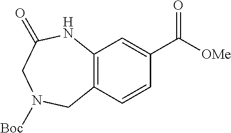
C12=C(C=CC(C([OMe])=O)=C1)CN([Boc])CC(=O)N2
